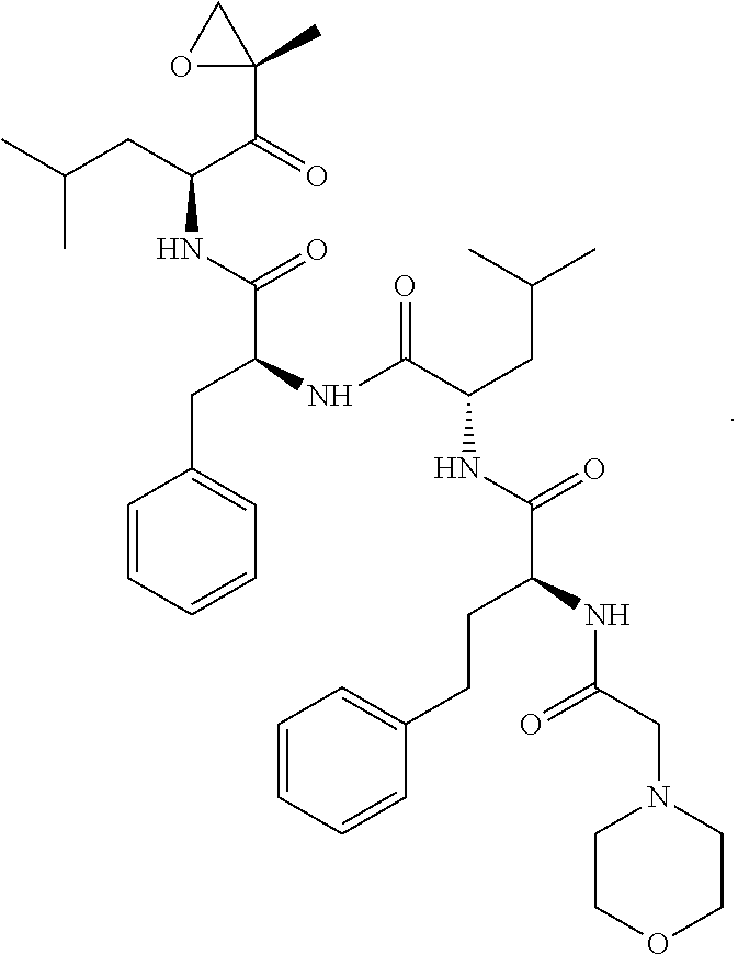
C1=CC=CC=C1CC(C(NC(CC(C)C)C(=O)C1(C)OC1)=O)NC(C(CC(C)C)NC(C(NC(CN1CCOCC1)=O)CCC1=CC=CC=C1)=O)=O
